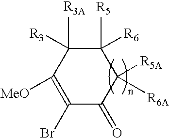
C1(Br)=C([MeO])C([R3A])([R3])C([R5])([R6])C([R5A])([R6A])C1=O
